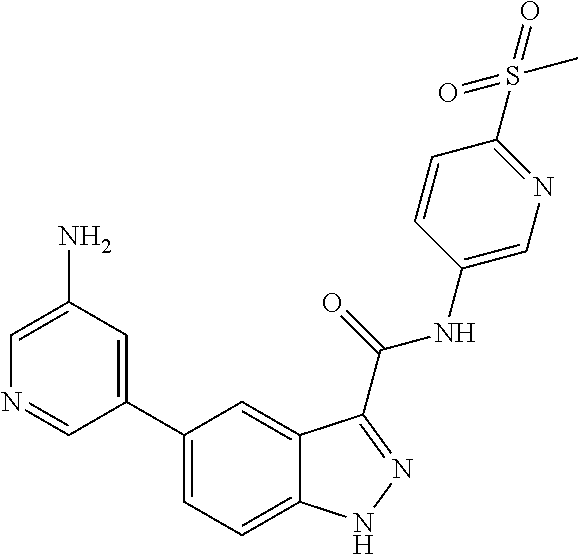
C1(N)=CN=CC(C2=CC=C3C(=C2)C(C(NC2=CN=C(S(=O)(=O)C)C=C2)=O)=NN3)=C1
